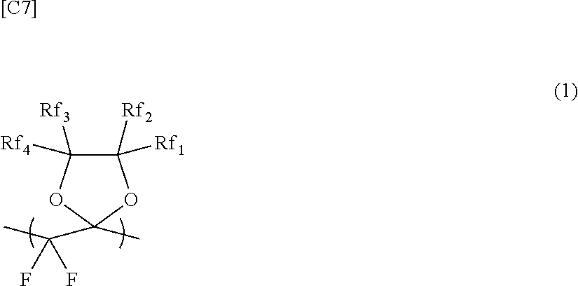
C1([Rf2])([Rf1])C([Rf3])([Rf4])OC(C)(C(C)(F)F)O1.[[C7]]
